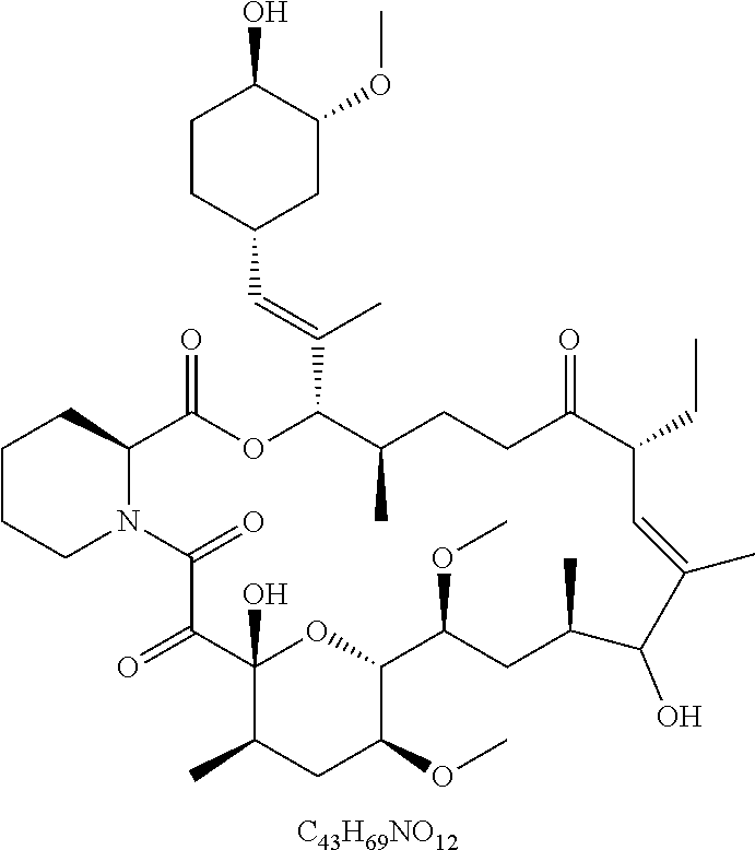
[C43H69NO12].C1CCN2C(C1)C(=O)OC(C(=CC1CC(OC)C(O)CC1)C)C(C)CCC(=O)C(CC)C=C(C)C(O)C(C)CC(OC)C1OC(O)(C(=O)C2=O)C(C)CC1OC
